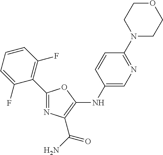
C1=CC(NC2=C(C(N)=O)N=C(C3=C(F)C=CC=C3F)O2)=CN=C1N1CCOCC1
